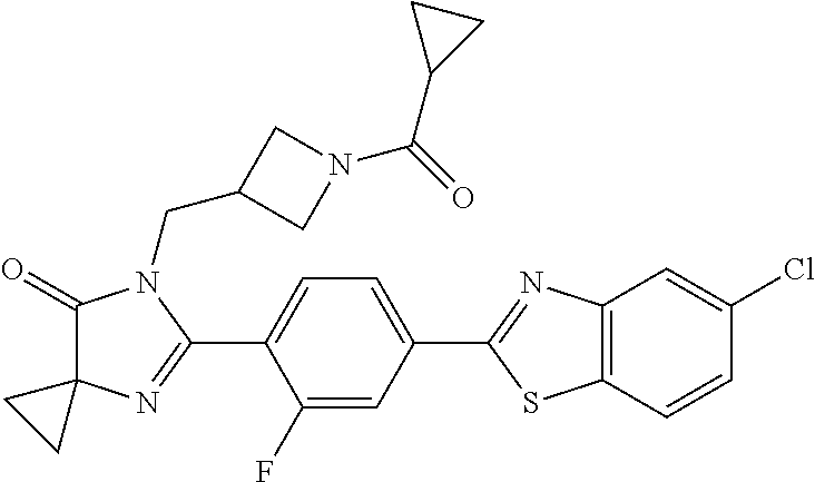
C1(=O)C2(N=C(C3=CC=C(C4=NC5=C(S4)C=CC(Cl)=C5)C=C3F)N1CC1CN(C(=O)C3CC3)C1)CC2
